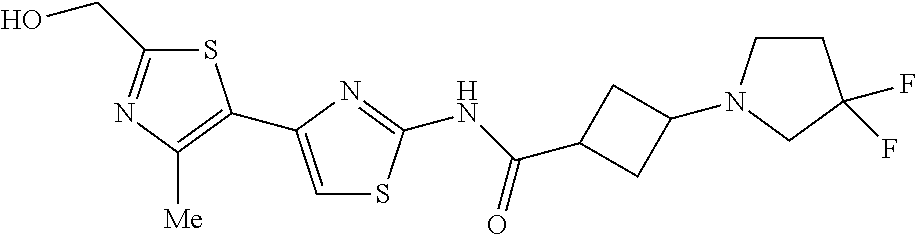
S1C(CO)=NC([Me])=C1C1=CSC(NC(C2CC(N3CCC(F)(F)C3)C2)=O)=N1
